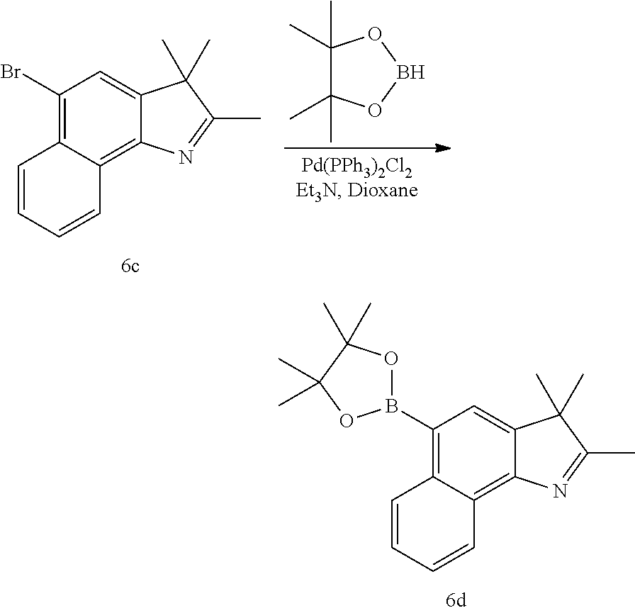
C1(B2OC(C)(C)C(C)(C)O2)=C2C(=C3C(=C1)C(C)(C)C(C)=N3)C=CC=C2.C1(Br)=C2C(=C3C(=C1)C(C)(C)C(C)=N3)C=CC=C2.C1(C)(C)C(C)(C)OBO1
